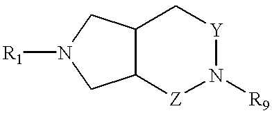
C12C(CN([R1])C1)[Z]N([R9])[Y]C2
